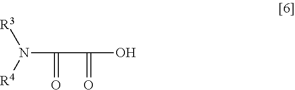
N(C(=O)C(=O)O)([R4])[R3]
